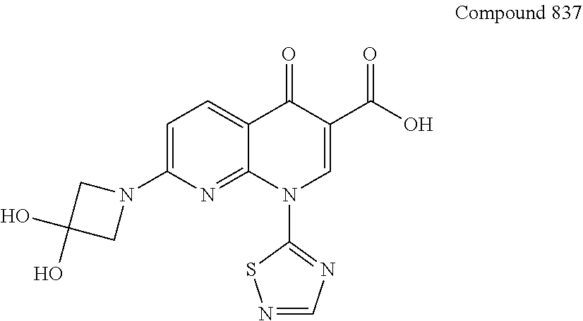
N1=CN=C(N2C=C(C(O)=O)C(=O)C3=CC=C(N4CC(O)(O)C4)N=C23)S1
